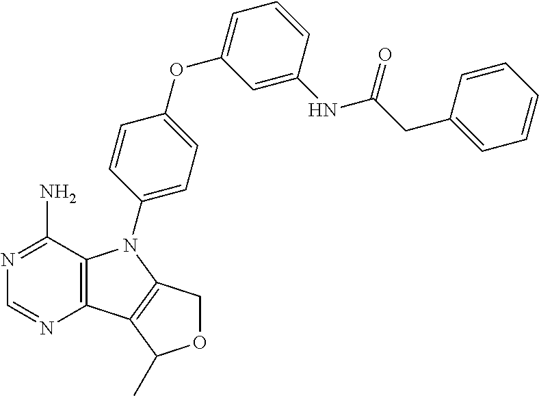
C12=C(C(N)=NC=N1)N(C1=CC=C(OC3=CC=CC(NC(CC4=CC=CC=C4)=O)=C3)C=C1)C1=C2C(C)OC1
